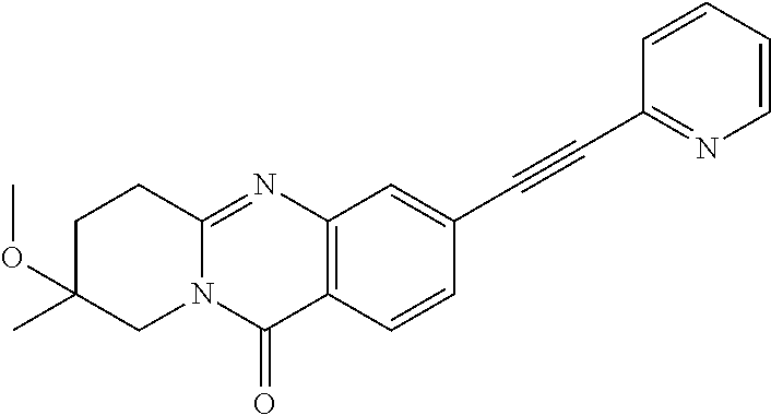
C12=C(C=CC(C#CC3=NC=CC=C3)=C1)C(=O)N1C(=N2)CCC(OC)(C)C1
